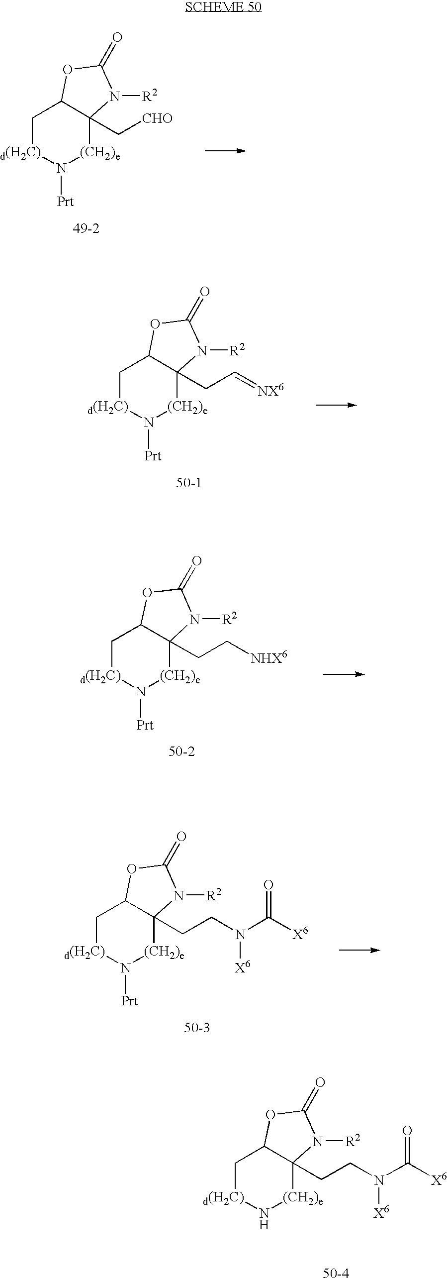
C1[d(H2C)]N[(CH2)e]C2(CCN(C([X6])=O)[X6])C1OC(=O)N2[R2].C1[d(H2C)]N([Prt])[(CH2)e]C2(C[CHO])C1OC(=O)N2[R2].C1[d(H2C)]N([Prt])[(CH2)e]C2(CC=[NX6])C1OC(=O)N2[R2].C1[d(H2C)]N([Prt])[(CH2)e]C2(CC[NHX6])C1OC(=O)N2[R2].C1[d(H2C)]N([Prt])[(CH2)e]C2(CCN(C([X6])=O)[X6])C1OC(=O)N2[R2]
